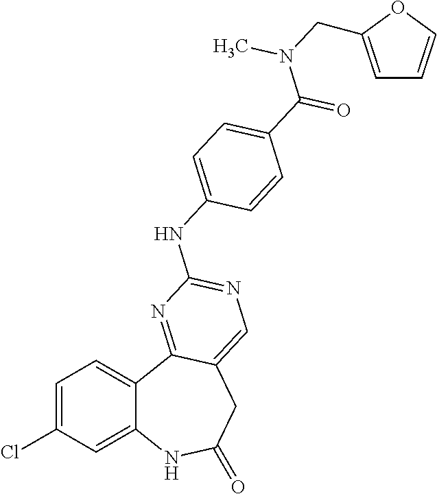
C1=C(Cl)C=C2C(=C1)C1=NC(NC3=CC=C(C(N(CC4=CC=CO4)C)=O)C=C3)=NC=C1CC(=O)N2
